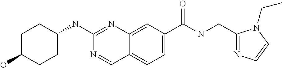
C1(O)CCC(NC2=NC3=CC(C(NCC4=NC=CN4CC)=O)=CC=C3C=N2)CC1
